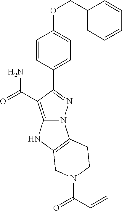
O(C1=CC=C(C2=NN3C(=C2C(=O)N)NC2=C3CCN(C(C=C)=O)C2)C=C1)CC1=CC=CC=C1
